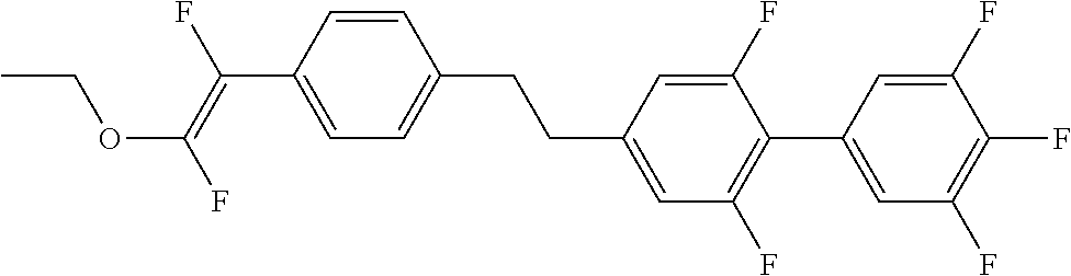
C1=CC(C(=C(F)OCC)F)=CC=C1CCC1=CC(F)=C(C2=CC(F)=C(F)C(F)=C2)C(F)=C1
